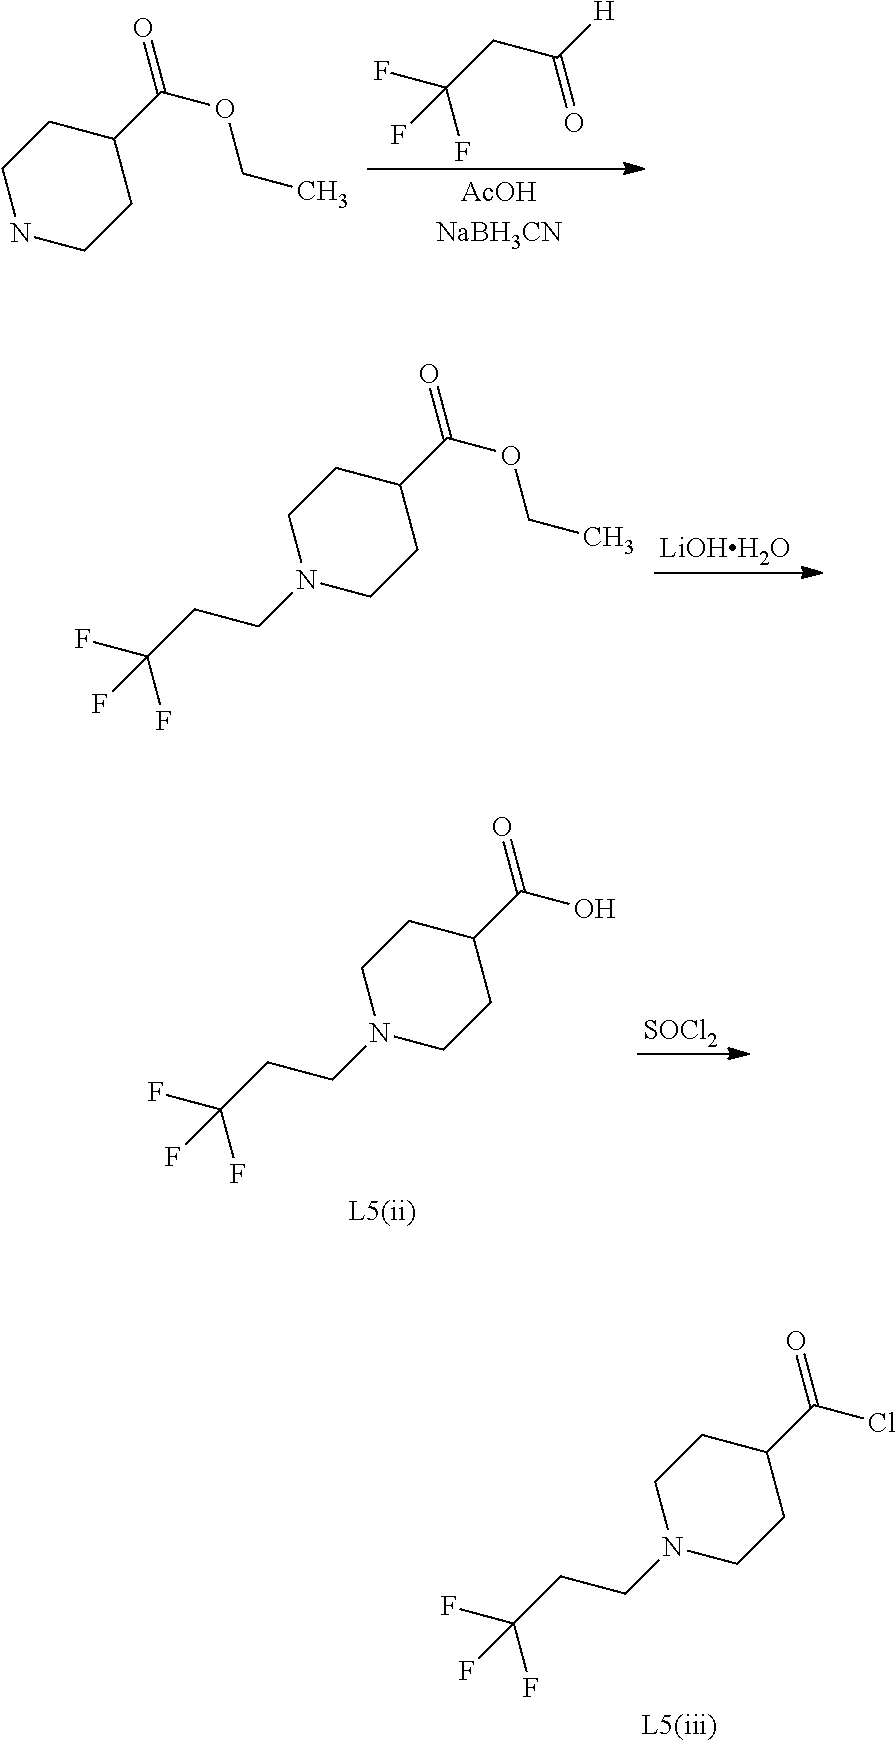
C(CC([H])=O)(F)(F)F.C1NCCC(C(=O)OCC)C1.[LiOHH2O].C(CCN1CCC(C(=O)OCC)CC1)(F)(F)F.[SOCl2].C(CCN1CCC(C(=O)O)CC1)(F)(F)F.C(CCN1CCC(C(=O)Cl)CC1)(F)(F)F
